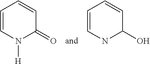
C1=CN([H])C(=O)C=C1.C1=CNC(O)C=C1
